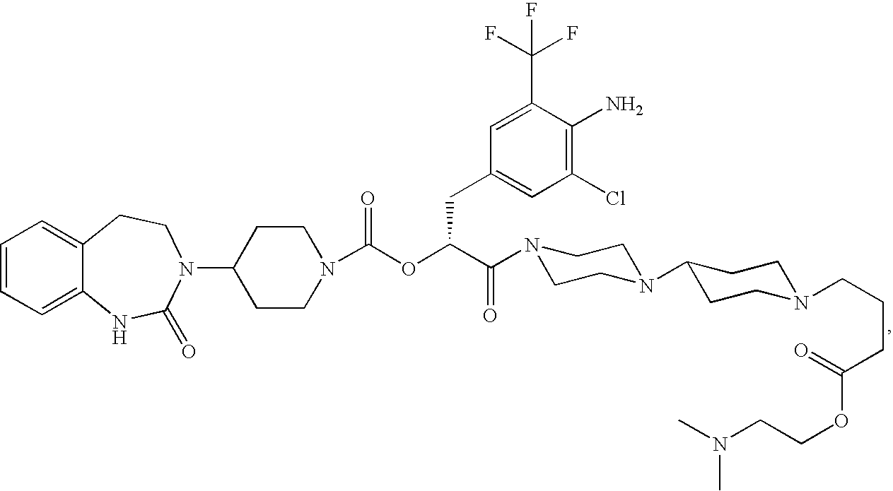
C1=CC=C2C(=C1)CCN(C1CCN(C(OC(C(=O)N3CCN(C4CCN(CCCC(OCCN(C)C)=O)CC4)CC3)CC3=CC(Cl)=C(N)C(C(F)(F)F)=C3)=O)CC1)C(=O)N2
